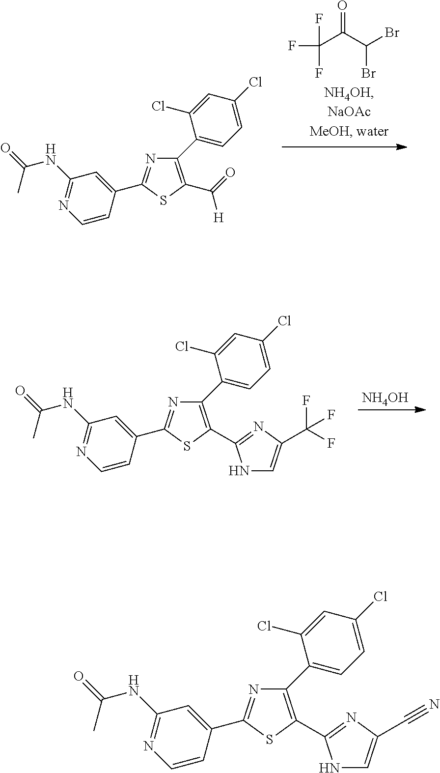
C1(C2=CC=C(Cl)C=C2Cl)=C(C(=O)[H])SC(C2=CC(NC(=O)C)=NC=C2)=N1.C(C(C(Br)Br)=O)(F)(F)F.C1(C2=CC=C(Cl)C=C2Cl)=C(C2=NC(C(F)(F)F)=CN2)SC(C2=CC(NC(=O)C)=NC=C2)=N1.[NH4OH].C1(C2=CC=C(Cl)C=C2Cl)=C(C2=NC(C#N)=CN2)SC(C2=CC(NC(=O)C)=NC=C2)=N1
